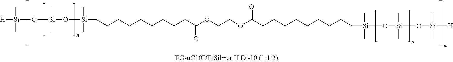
[H][Si](O[Si](O[Si](CCCCCCCCCC(OCCOC(CCCCCCCCC[Si](O[Si](O[Si]([H])(C)C)(C)C)(C)C)=O)=O)(C)C)(C)C)(C)C
